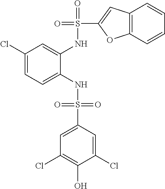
C1(Cl)=CC=C(NS(=O)(=O)C2=CC(Cl)=C(O)C(Cl)=C2)C(NS(=O)(C2=CC3=C(O2)C=CC=C3)=O)=C1
